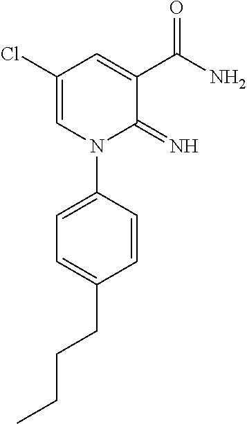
C1(Cl)=CN(C2=CC=C(CCCC)C=C2)C(=N)C(C(N)=O)=C1
